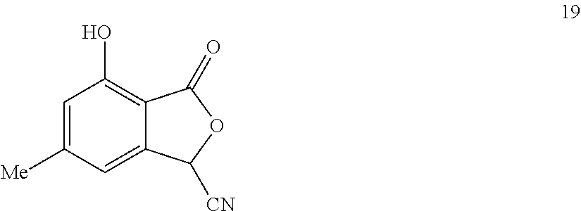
C1=C([Me])C=C2C(=C1O)C(=O)OC2[CN]
